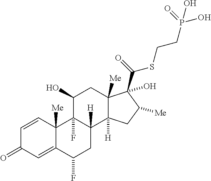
C12([Me])C(=CC(=O)C=C1)C(F)CC1([H])C2(F)C(O)CC2([Me])C1([H])CC([Me])C2(C(=O)SCCP(O)(O)=O)O
